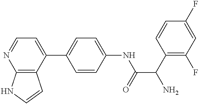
C1(C2=CC=C(NC(C(C3=C(F)C=C(F)C=C3)N)=O)C=C2)=CC=NC2=C1C=CN2
